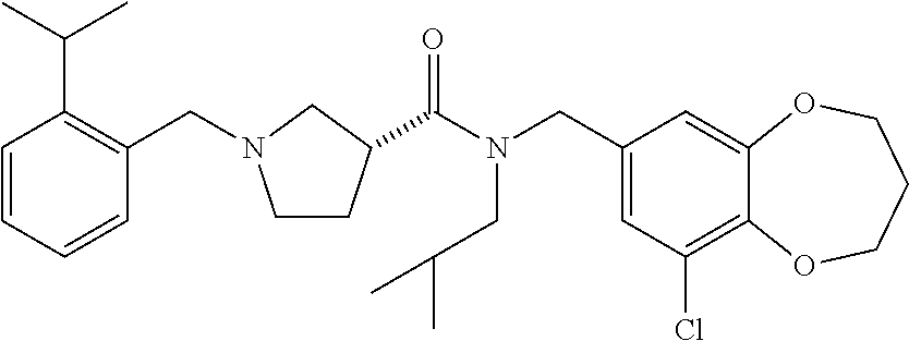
C1(CN(C(=O)C2CCN(CC3=C(C(C)C)C=CC=C3)C2)CC(C)C)=CC(Cl)=C2C(=C1)OCCCO2
